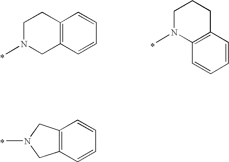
C12=C(C=CC=C1)CN(C)C2.C12=C(C=CC=C1)CN(C)CC2.C1C2=C(N(C)CC1)C=CC=C2
